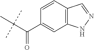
C(C(C1=CC2=C(C=C1)C=NN2)=O)(C)(C)C
